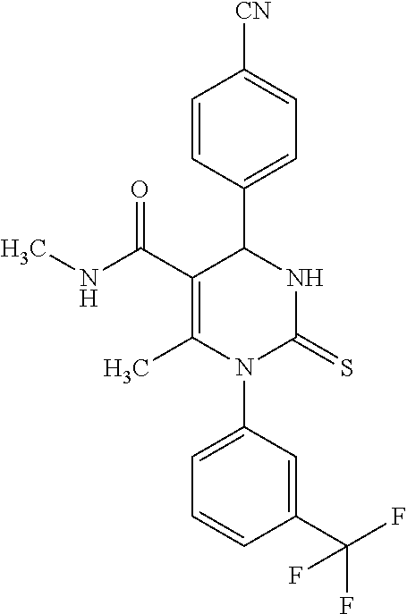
C1=CC(C2C(C(NC)=O)=C(C)N(C3=CC=CC(C(F)(F)F)=C3)C(=S)N2)=CC=C1[CN]
